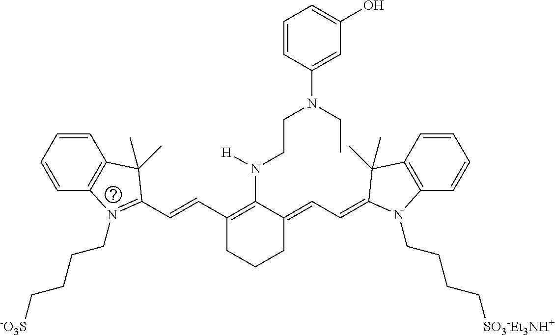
C12=C(C=CC=C1)C(C)(C)C(C=CC1=C(N(CCN(C3=CC(O)=CC=C3)CC)[H])C(=CC=C3N(CCCC[SO3-Et3NH+])C4=C(C=CC=C4)C3(C)C)CCC1)=N2CCCC[-O3S]
